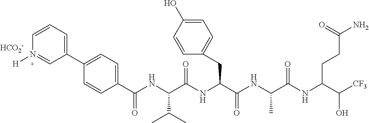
C1=CC(C(NC(C(NC(C(NC(C(NC(C([CF3])O)CCC(N)=O)=O)C)=O)CC2=CC=C(O)C=C2)=O)C(C)C)=O)=CC=C1C1=CC=CN([H])=C1.[HCO2-]
